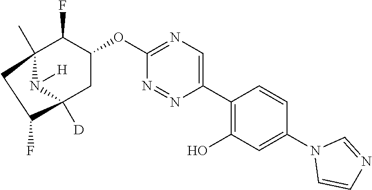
C12(C)C(F)C(OC3=NC=C(C4=C(O)C=C(N5C=CN=C5)C=C4)N=N3)CC([D])(N1[H])C(F)C2
